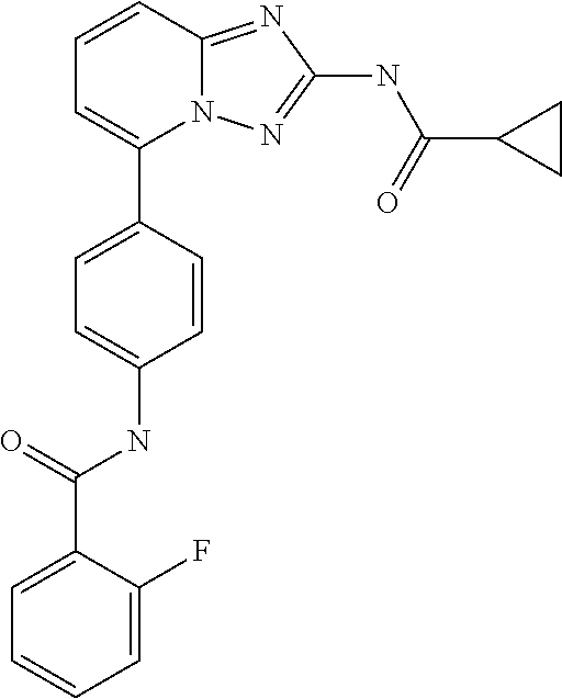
C1=CC2=NC(NC(C3CC3)=O)=NN2C(C2=CC=C(NC(=O)C3=CC=CC=C3F)C=C2)=C1
